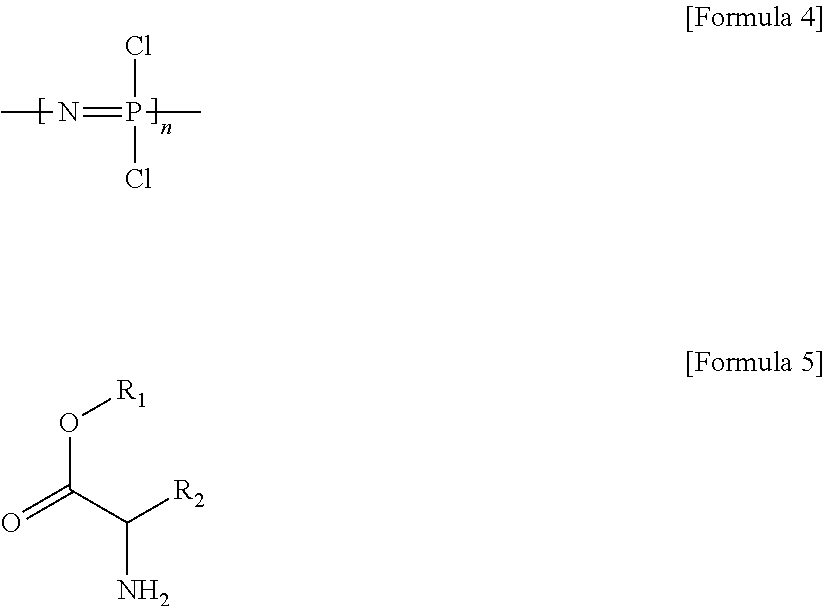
CN=P(C)(Cl)Cl.O=C(C([R2])N)O[R1]
